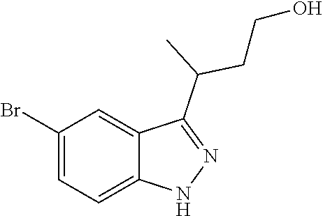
C1(Br)=CC=C2C(=C1)C(C(C)CCO)=NN2
